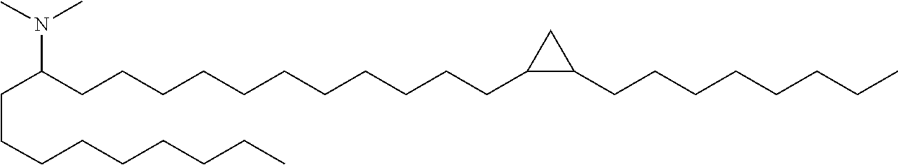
C(CCC(N(C)C)CCCCCCCCCCCC1C(CCCCCCCC)C1)CCCCCC
